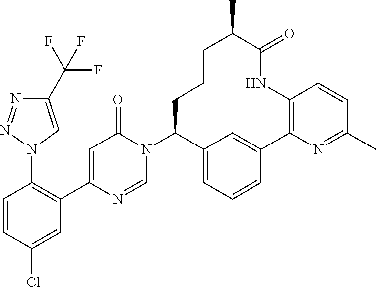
C1=CC(Cl)=CC(C2=CC(=O)N(C3C4=CC=CC(=C4)C4=C(NC(=O)C(C)CCC3)C=CC(C)=N4)C=N2)=C1N1C=C(C(F)(F)F)N=N1
